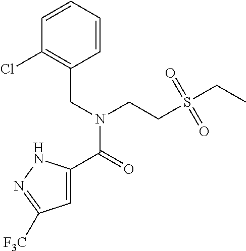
C1=C(C(N(CCS(CC)(=O)=O)CC2=C(Cl)C=CC=C2)=O)NN=C1[F3C]
